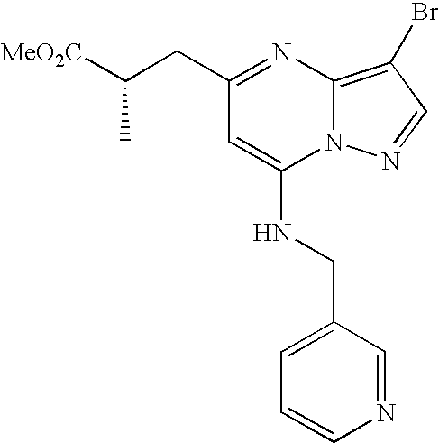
C1(CC([MeO2C])C)=NC2=C(Br)C=NN2C(NCC2=CC=CN=C2)=C1
